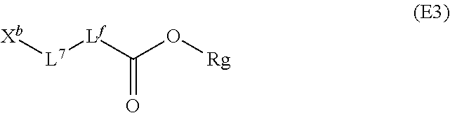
O=C([Lf][L7][Xb])O[Rg]
